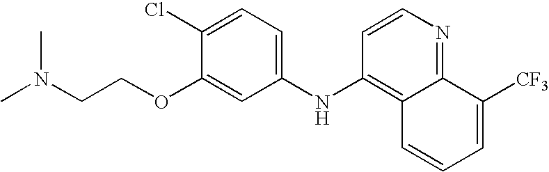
CN(CCOC1=CC(NC2=C3C(=NC=C2)C([CF3])=CC=C3)=CC=C1Cl)C
